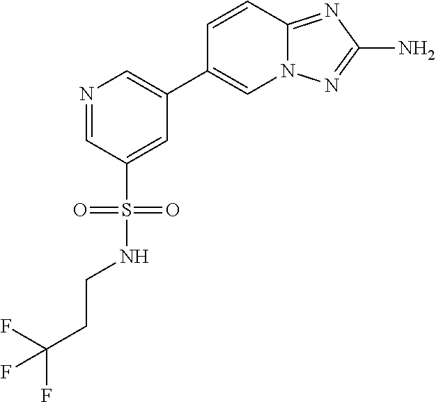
N1=CC(S(NCCC(F)(F)F)(=O)=O)=CC(C2=CN3C(=NC(N)=N3)C=C2)=C1
